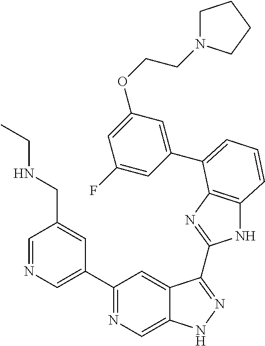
C1(C2=NC=C3C(=C2)C(C2=NC4=C(N2)C=CC=C4C2=CC(OCCN4CCCC4)=CC(F)=C2)=NN3)=CN=CC(CNCC)=C1
